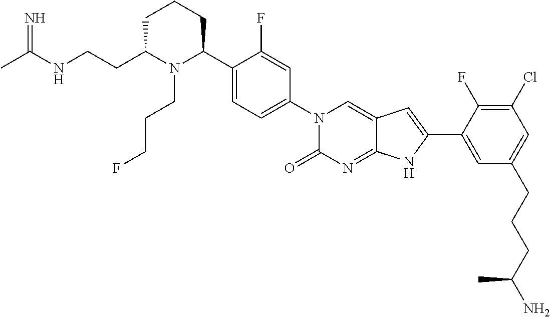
C1C(CCNC(C)=N)N(CCCF)C(C2=CC=C(N3C(=O)N=C4C(=C3)C=C(C3=CC(CCCC(N)C)=CC(Cl)=C3F)N4)C=C2F)CC1
